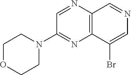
C1=NC2=C(N=C1N1CCOCC1)C(Br)=CN=C2
